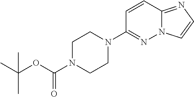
C1(N2CCN(C(OC(C)(C)C)=O)CC2)=NN2C(=NC=C2)C=C1
